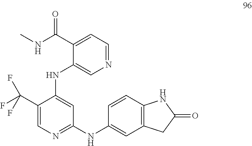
C1(C(NC)=O)=CC=NC=C1NC1=CC(NC2=CC3=C(C=C2)NC(=O)C3)=NC=C1C(F)(F)F
